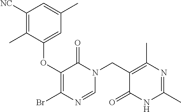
C1([NC])=C(C)C(OC2=C(Br)N=CN(CC3=C(C)N=C(C)NC3=O)C2=O)=CC(C)=C1
